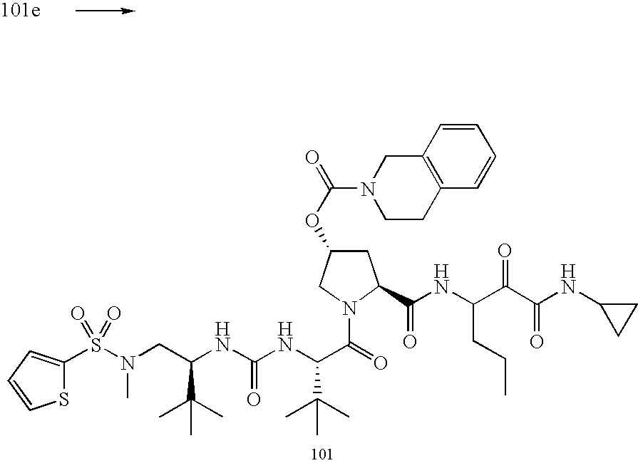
S(N(CC(NC(NC(C(=O)N1C(C(NC(C(C(=O)NC2CC2)=O)CCC)=O)CC(OC(N2CCC3=C(C2)C=CC=C3)=O)C1)C(C)(C)C)=O)C(C)(C)C)C)(=O)(=O)C1=CC=CS1
